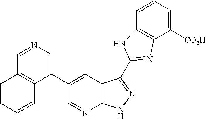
C1(C2=CC3=C(N=C2)NN=C3C2=NC3=C(C=CC=C3[CO2H])N2)=CN=CC2=C1C=CC=C2
